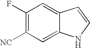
C1(F)=C([NC])C=C2C(=C1)C=CN2
